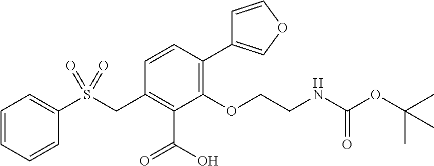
C1=COC=C1C1=C(OCCNC(OC(C)(C)C)=O)C(C(O)=O)=C(CS(C2=CC=CC=C2)(=O)=O)C=C1
